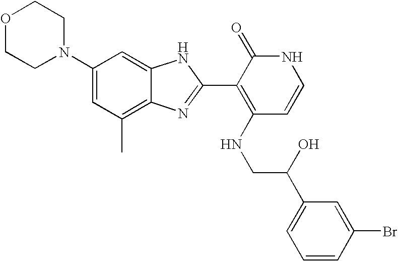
C1(C)=C2C(=CC(N3CCOCC3)=C1)NC(C1=C(NCC(C3=CC=CC(Br)=C3)O)C=CNC1=O)=N2
